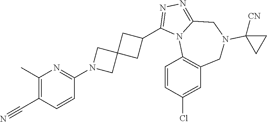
C1(C)=C(C#N)C=CC(N2CC3(C2)CC(C2=NN=C4N2C2=C(CN(C5([CN])CC5)C4)C=C(Cl)C=C2)C3)=N1
